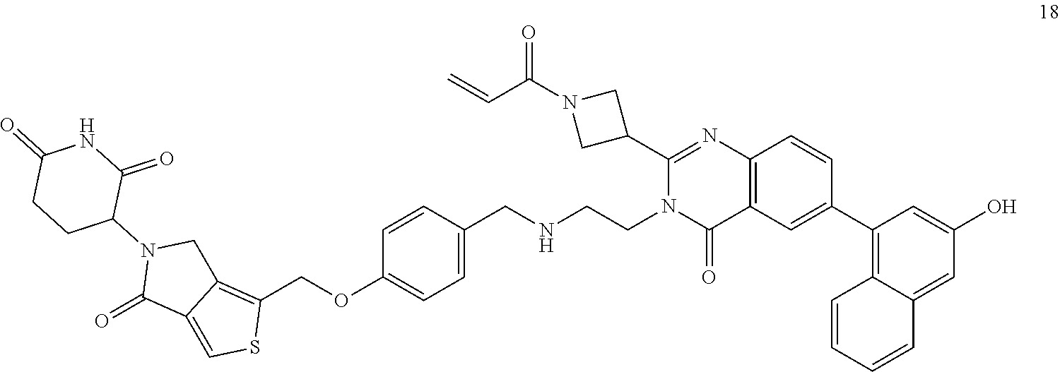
C(C=C)(=O)N1CC(C2=NC3=C(C=C(C4=C5C=CC=CC5=CC(O)=C4)C=C3)C(=O)N2CCNCC2=CC=C(OCC3=C4C(=CS3)C(=O)N(C3CCC(=O)NC3=O)C4)C=C2)C1
